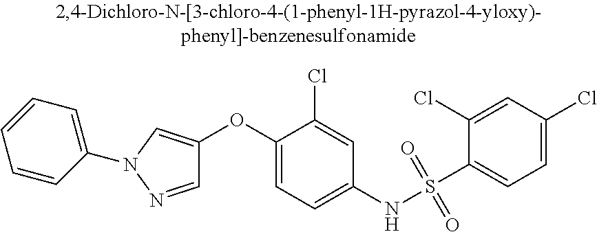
C1=NN(C2=CC=CC=C2)C=C1OC1=CC=C(NS(C2=CC=C(Cl)C=C2Cl)(=O)=O)C=C1Cl
